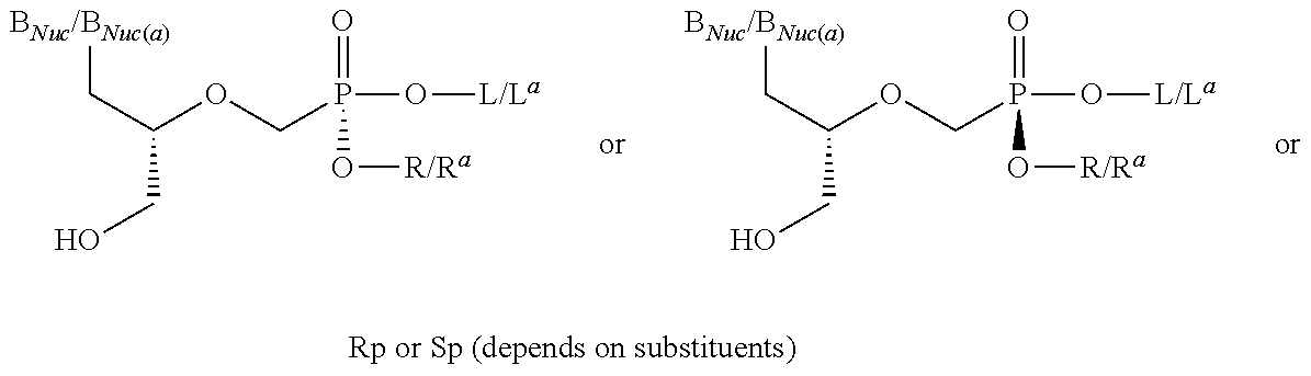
[BNuc/BNuc(a)]CC(CO)OCP(=O)(O[R/Ra])O[L/La].[BNuc/BNuc(a)]CC(CO)OCP(=O)(O[R/Ra])O[L/La]
